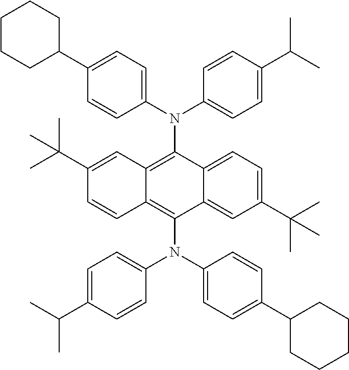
C1CCC(C2=CC=C(N(C3=CC=C(C(C)C)C=C3)C3=C4C(=C(N(C5=CC=C(C(C)C)C=C5)C5=CC=C(C6CCCCC6)C=C5)C5=CC(C(C)(C)C)=CC=C35)C=CC(C(C)(C)C)=C4)C=C2)CC1
